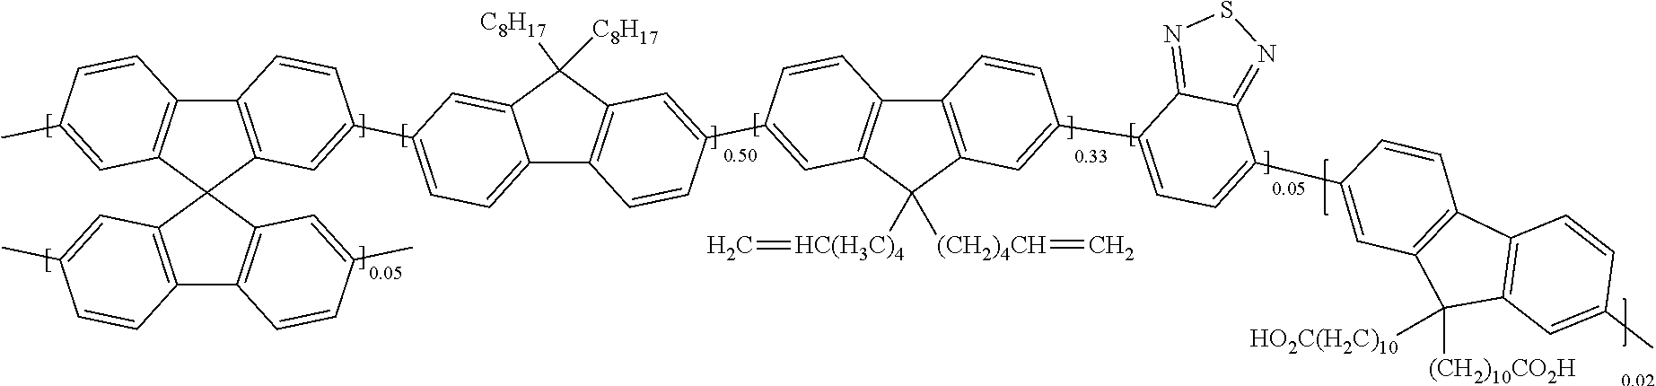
C12=C(C3(C4=C1C=CC(C)=C4)C1=C(C4=C3C=C(C)C=C4)C=CC(C)=C1)C=C(C1=CC=C3C4=C(C([C8H17])([C8H17])C3=C1)C=C(C1=CC3=C(C=C1)C1=C(C3([HC(H3C)4]=C)[(CH2)4CH]=C)C=C(C3=CC=C(C5=CC6=C(C=C5)C5=C(C6([HO2C(H2C)10])[(CH2)10CO2H])C=C(C)C=C5)C5=NSN=C35)C=C1)C=C4)C=C2
